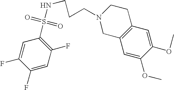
C1(S(=O)(=O)NCCCN2CC3=C(CC2)C=C(OC)C(OC)=C3)=C(F)C=C(F)C(F)=C1
